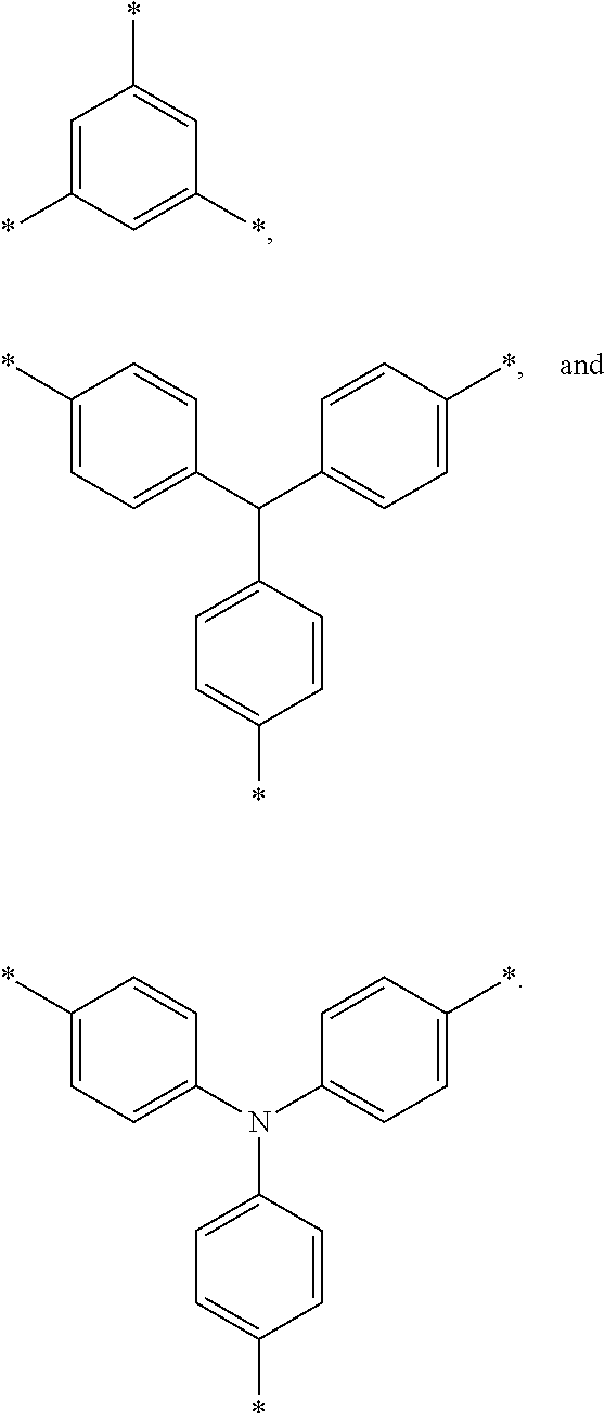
C(C1=CC=C(*)C=C1)(C1=CC=C(*)C=C1)C1=CC=C(*)C=C1.C1=C(*)C=C(*)C=C1*.N(C1=CC=C(*)C=C1)(C1=CC=C(*)C=C1)C1=CC=C(*)C=C1
